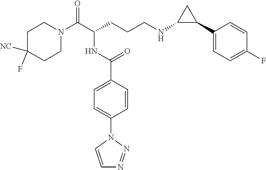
C1C([NC])(F)CCN(C(C(CCCNC2C(C3=CC=C(F)C=C3)C2)NC(C2=CC=C(N3C=CN=N3)C=C2)=O)=O)C1
